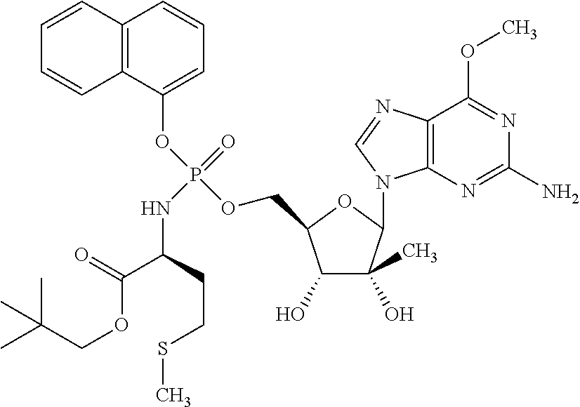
C(C)(C)(COC(C(CCSC)NP(OC1=CC=CC2=C1C=CC=C2)(=O)OCC1C(O)C(O)(C)C(N2C3=C(N=C2)C(OC)=NC(N)=N3)O1)=O)C
